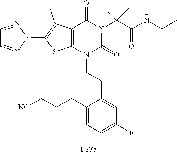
C1=NN(C2=C(C)C3=C(S2)N(CCC2=CC(F)=CC=C2CCC[NC])C(=O)N(C(C(NC(C)C)=O)(C)C)C3=O)N=C1
